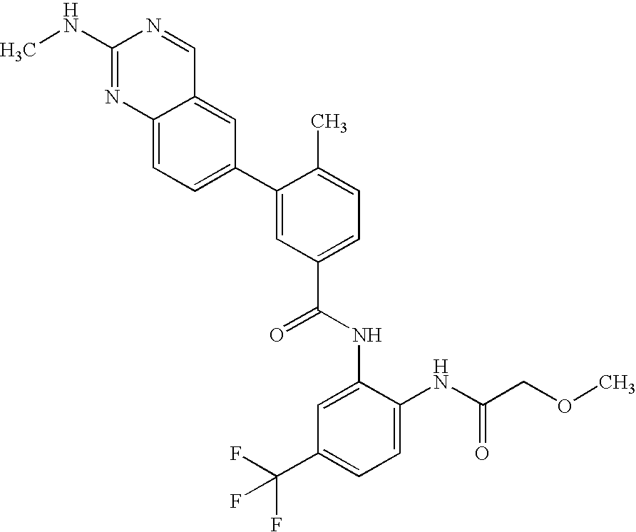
C12=CC=C(C3=CC(C(NC4=CC(C(F)(F)F)=CC=C4NC(COC)=O)=O)=CC=C3C)C=C1C=NC(NC)=N2
